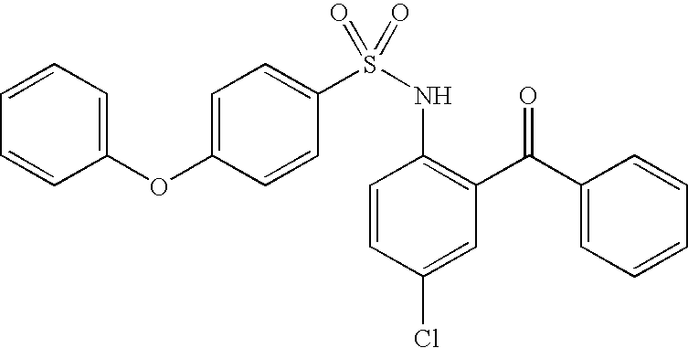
O(C1=CC=C(S(NC2=C(C(C3=CC=CC=C3)=O)C=C(Cl)C=C2)(=O)=O)C=C1)C1=CC=CC=C1
